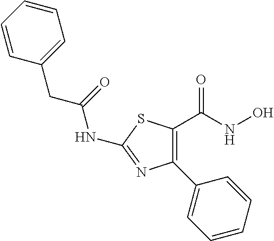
C1=CC=CC(CC(=O)NC2=NC(C3=CC=CC=C3)=C(C(NO)=O)S2)=C1
